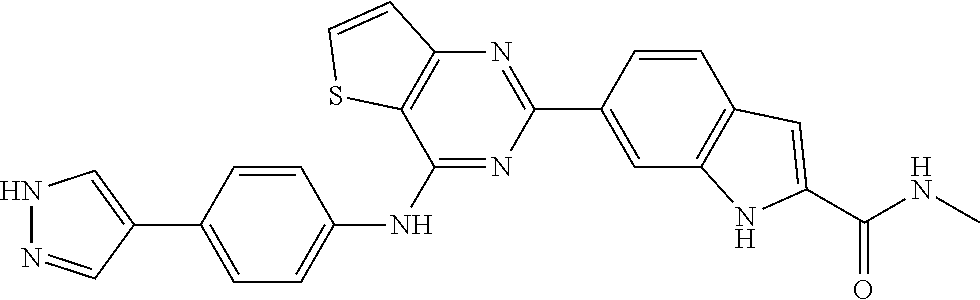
N1=C(NC2=CC=C(C3=CNN=C3)C=C2)C2=C(N=C1C1=CC3=C(C=C1)C=C(C(NC)=O)N3)C=CS2
